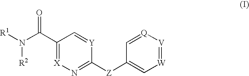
C1(C(N([R1])[R2])=O)=[X]N=C([Z]C2=C[W]=[V][Q]=C2)[Y]=C1
